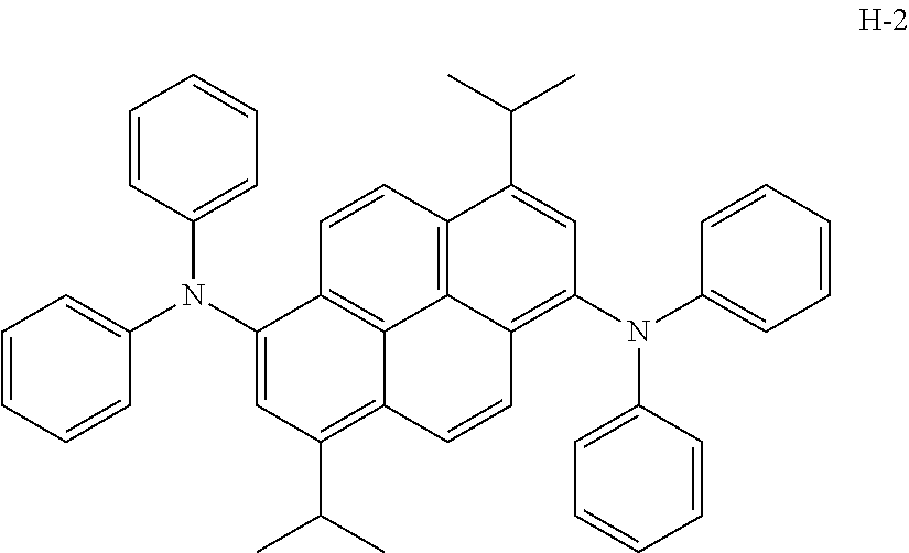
C1=CC=CC(N(C2=CC(C(C)C)=C3C4=C2C=CC2=C4C(=C(N(C4=CC=CC=C4)C4=CC=CC=C4)C=C2C(C)C)C=C3)C2=CC=CC=C2)=C1
